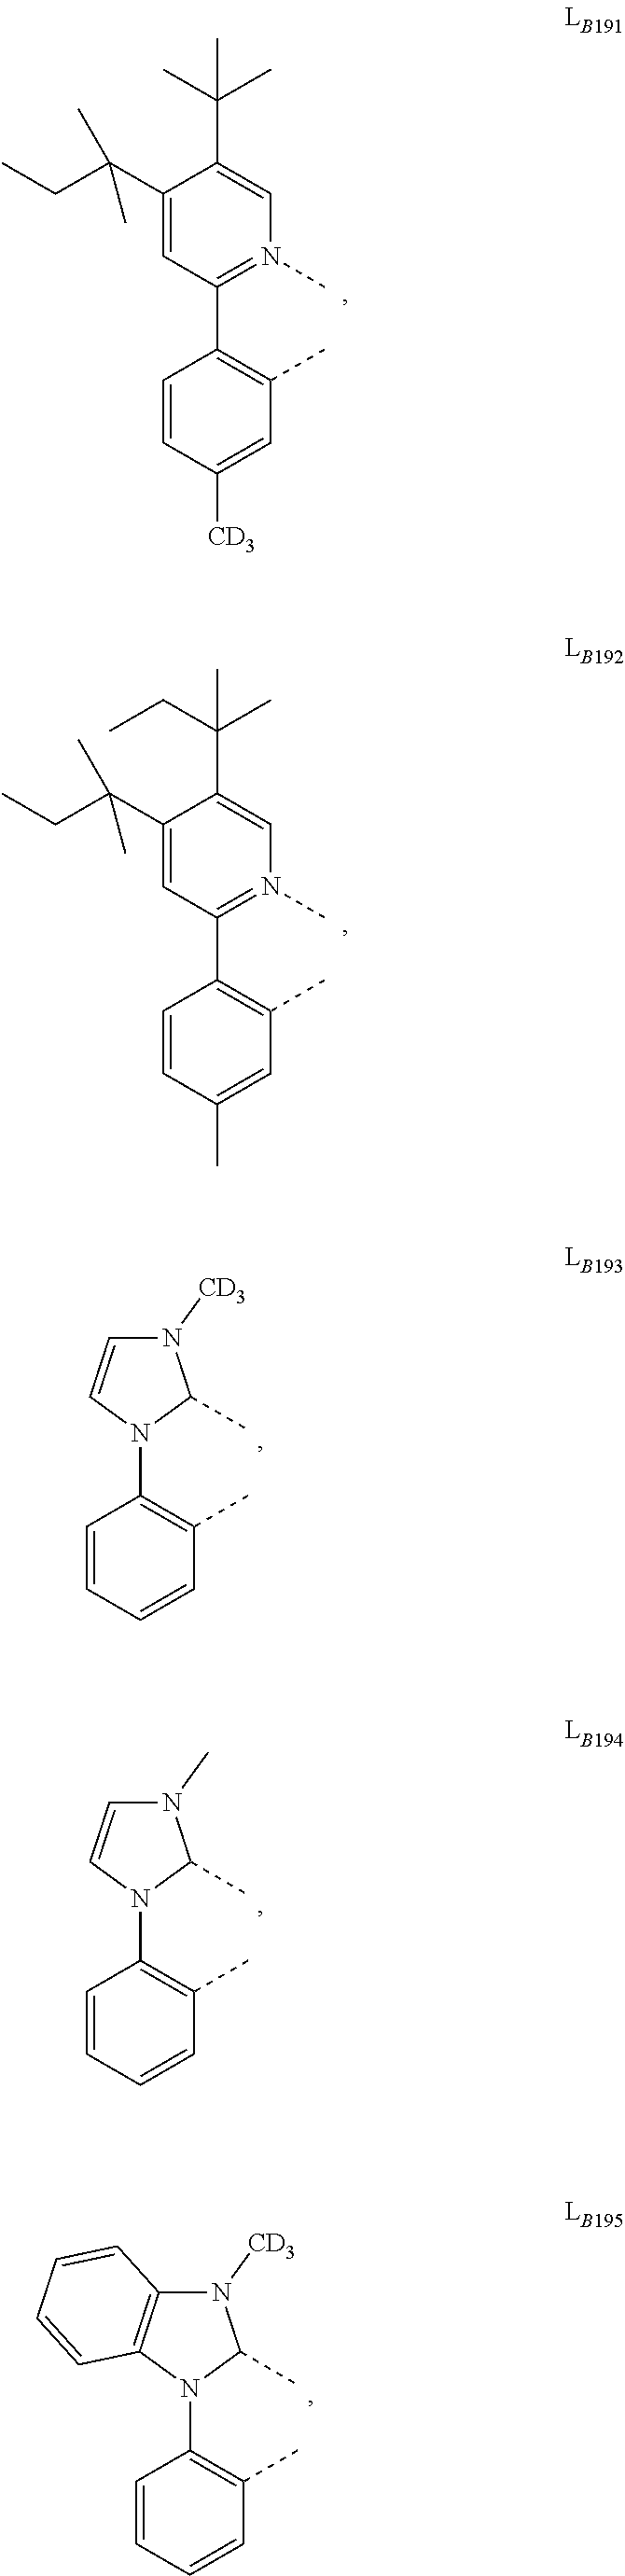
C1(C(CC)(C)C)=CC(C2=C(C)C=C([CD3])C=C2)=N(C)C=C1C(C)(C)C.C1(C(CC)(C)C)=CC(C2=C(C)C=C(C)C=C2)=N(C)C=C1C(C)(CC)C.N1(C2=C(C)C=CC=C2)C(C)N([CD3])C=C1.N1(C2=C(C)C=CC=C2)C(C)N(C)C=C1.N1(C2=C(C)C=CC=C2)C(C)N([CD3])C2=C1C=CC=C2
